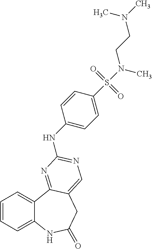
C1=CC=C2C(=C1)C1=NC(NC3=CC=C(S(=O)(=O)N(CCN(C)C)C)C=C3)=NC=C1CC(=O)N2
